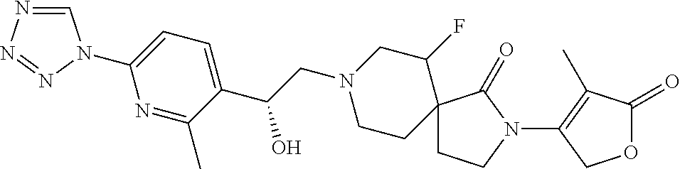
C1=NN=NN1C1=CC=C(C(CN2CCC3(C(F)C2)CCN(C2=C(C)C(=O)OC2)C3=O)O)C(C)=N1
